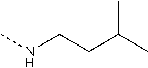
C(CNC)C(C)C
